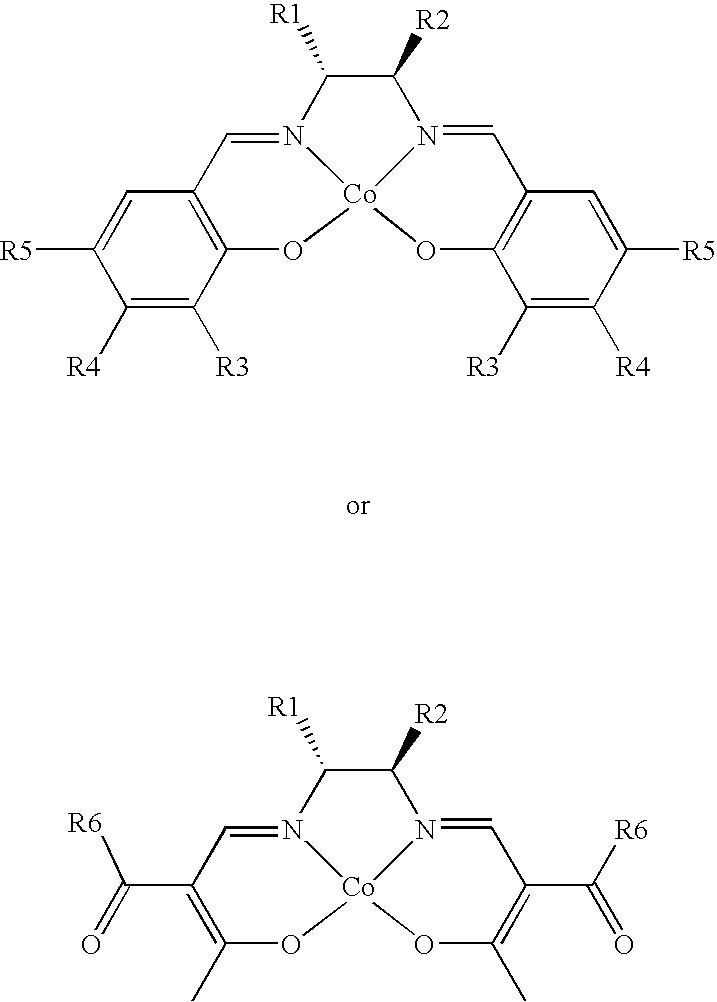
C1([R4])=C([R3])C2=C(C=C1[R5])C=N1C([R1])C([R2])N3=CC4=C(O[Co]13O2)C([R3])=C([R4])C([R5])=C4.CC1=C(C(=O)[R6])C=N2C([R1])C([R2])N3=CC(C([R6])=O)=C(C)O[Co]23O1
